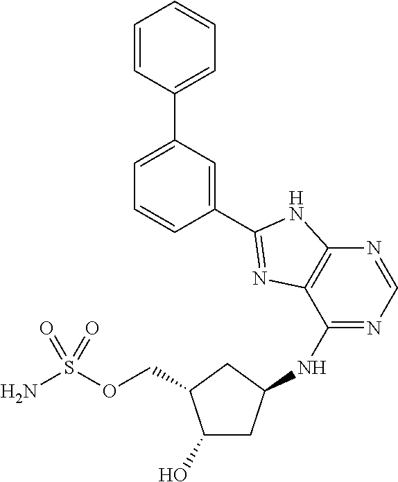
C1(O)CC(NC2=NC=NC3=C2N=C(C2=CC(C4=CC=CC=C4)=CC=C2)N3)CC1COS(N)(=O)=O
